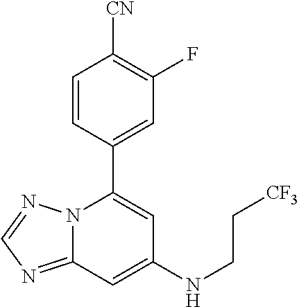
C12=NC=NN1C(C1=CC(F)=C([CN])C=C1)=CC(NCC[CF3])=C2
